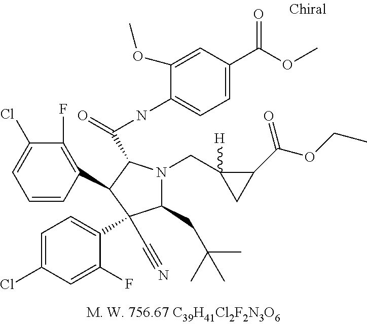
C1=CC(C2C(C(=O)NC3=CC=C(C(=O)OC)C=C3OC)N(CC3([H])CC3C(OCC)=O)C(CC(C)(C)C)C2(C#N)C2=CC=C(Cl)C=C2F)=C(F)C(Cl)=C1
